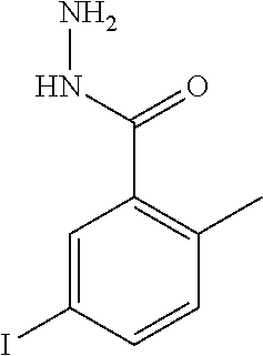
C1=C(I)C=CC(C)=C1C(NN)=O
